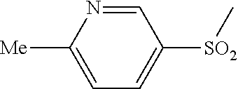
[SO2](C1=CC=C([Me])N=C1)C
